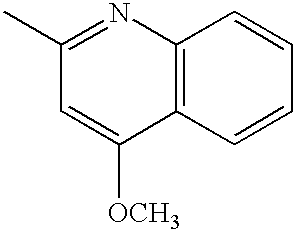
C12=C(C=CC=C1)C([OCH3])=CC(C)=N2
